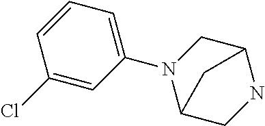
C1(Cl)=CC(N2CC3NCC2C3)=CC=C1
